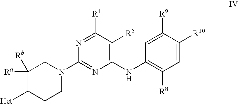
C1([Rb])([Ra])C([Het])CCN(C2=NC(NC3=C([R8])C=C([R10])C([R9])=C3)=C([R5])C([R4])=N2)C1
